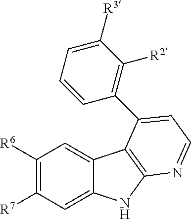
C1([R6])=C([R7])C=C2C(=C1)C1=C(N2)N=CC=C1C1=C([R2])C([R3])=CC=C1
